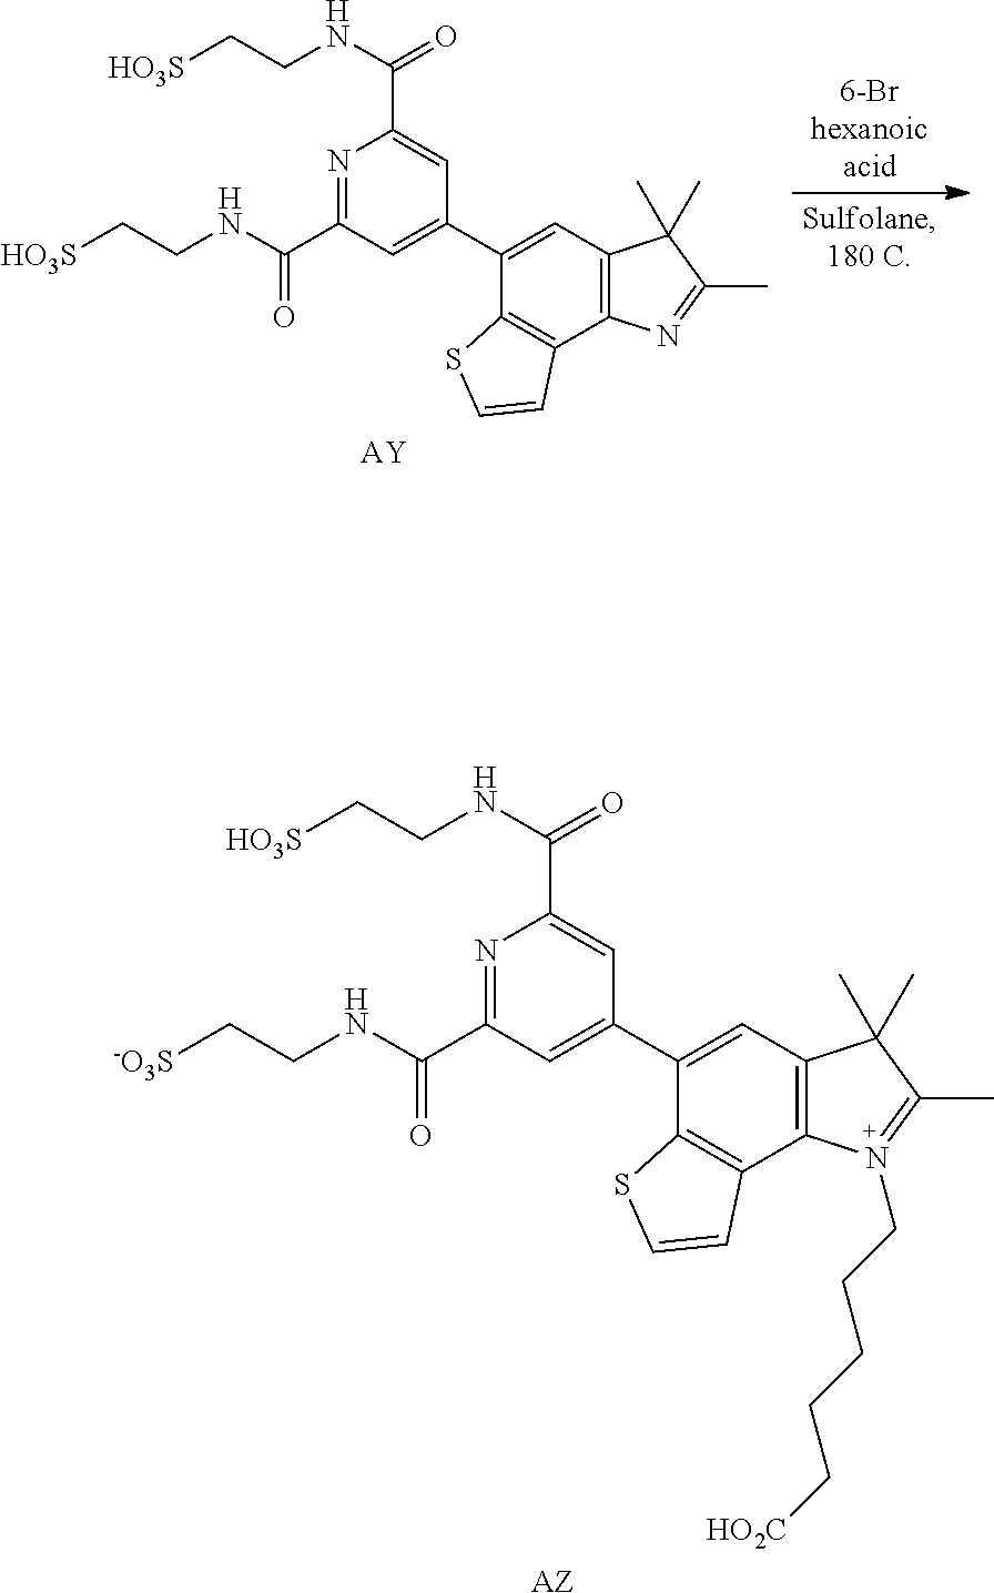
N1=C(C(NCC[HO3S])=O)C=C(C2=CC3=C(C4=C2SC=C4)N=C(C)C3(C)C)C=C1C(NCC[HO3S])=O.[AY].N1=C(C(NCC[-O3S])=O)C=C(C2=CC3=C(C4=C2SC=C4)N(CCCCC[HO2C])=C(C)C3(C)C)C=C1C(NCC[HO3S])=O.[AZ]
